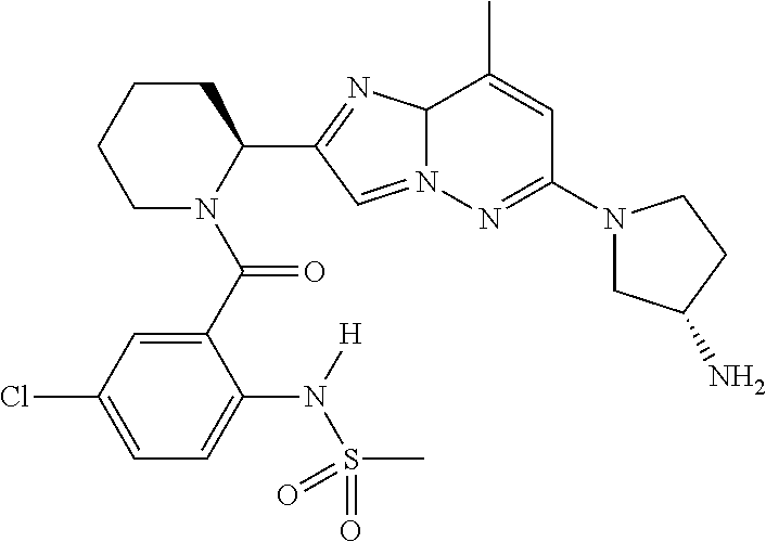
C1N(C(=O)C2=CC(Cl)=CC=C2N(S(=O)(=O)C)[H])C(C2=NC3N(=C2)N=C(N2CC(N)CC2)C=C3C)CCC1
